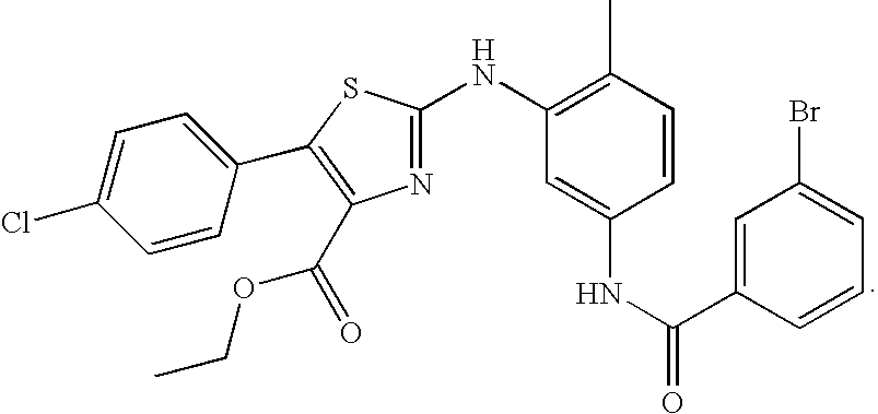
C1=CC(C2=C(C(OCC)=O)N=C(NC3=C(C)C=CC(NC(=O)C4=CC(Br)=CC=C4)=C3)S2)=CC=C1Cl
